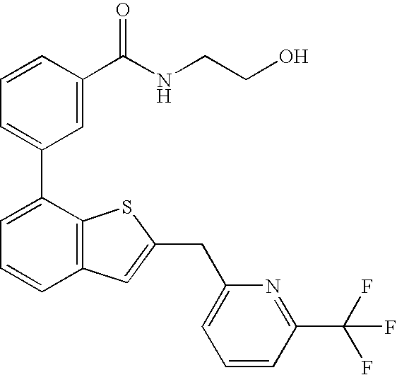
C1=CC(C(NCCO)=O)=CC(C2=CC=CC3=C2SC(CC2=CC=CC(C(F)(F)F)=N2)=C3)=C1
